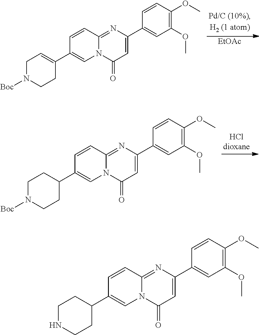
[EtOAc].C1=CC2=NC(C3=CC(OC)=C(OC)C=C3)=CC(=O)N2C=C1C1=CCN([Boc])CC1.C1=CC2=NC(C3=CC(OC)=C(OC)C=C3)=CC(=O)N2C=C1C1CCN([Boc])CC1.C1=CC2=NC(C3=CC(OC)=C(OC)C=C3)=CC(=O)N2C=C1C1CCNCC1
